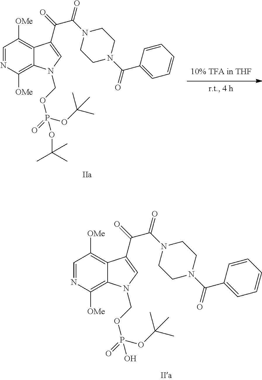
C1=NC([OMe])=C2C(=C1[OMe])C(C(C(N1CCN(C(=O)C3=CC=CC=C3)CC1)=O)=O)=CN2COP(=O)(OC(C)(C)C)OC(C)(C)C.C1=NC([OMe])=C2C(=C1[OMe])C(C(C(N1CCN(C(=O)C3=CC=CC=C3)CC1)=O)=O)=CN2COP(=O)(OC(C)(C)C)O
